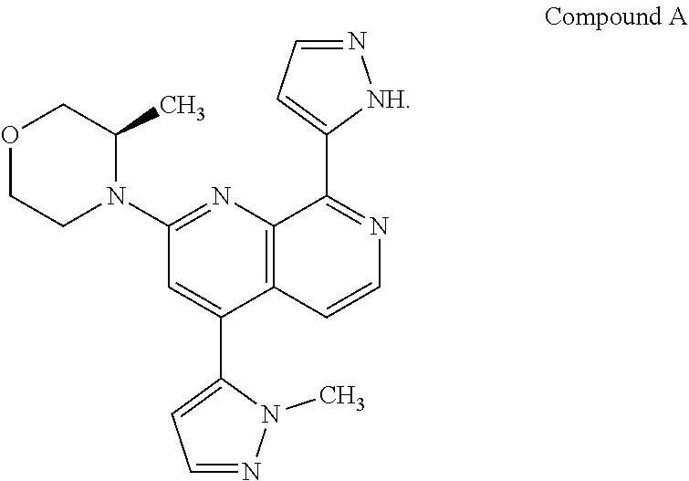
C12=C(N=C(N3C(C)COCC3)C=C1C1=CC=NN1C)C(C1=CC=N[NH]1)=NC=C2
